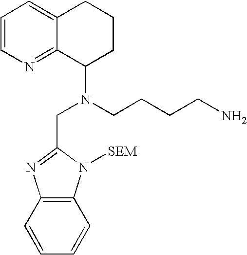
C1=CN=C2C(=C1)CCCC2N(CC1=NC2=C(N1[SEM])C=CC=C2)CCCCN
